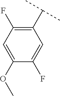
C1(C(C)C)=C(F)C=C(OC)C(F)=C1
